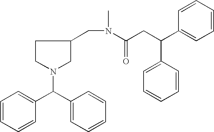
C1=CC=CC(C(C2=CC=CC=C2)N2CCC(CN(C(=O)CC(C3=CC=CC=C3)C3=CC=CC=C3)C)C2)=C1
